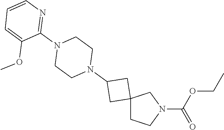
C12(CCN(C(=O)OCC)C1)CC(N1CCN(C3=NC=CC=C3OC)CC1)C2
